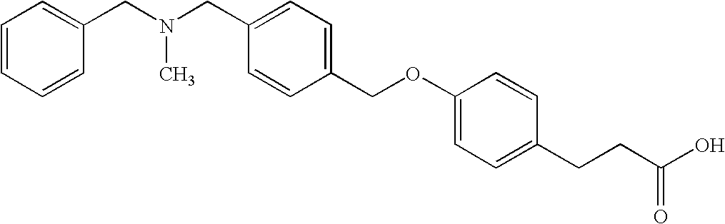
C1=CC=CC(CN(CC2=CC=C(COC3=CC=C(CCC(O)=O)C=C3)C=C2)C)=C1
